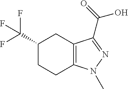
C1(C(F)(F)F)CCC2=C(C1)C(C(=O)O)=NN2C
